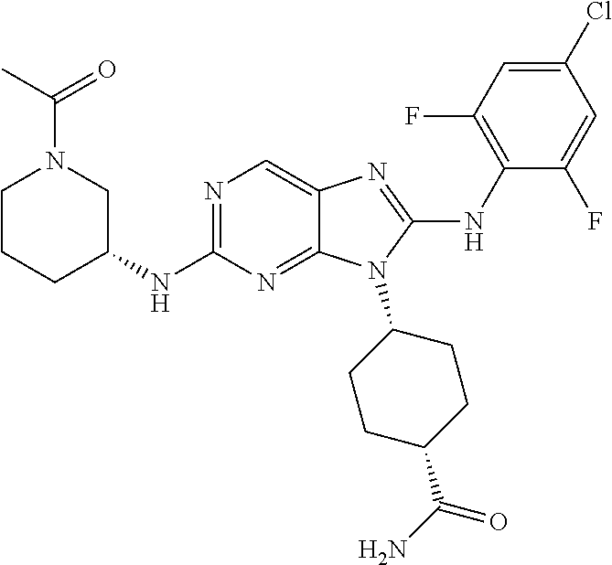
N1=C(NC2CN(C(C)=O)CCC2)N=C2C(=C1)N=C(NC1=C(F)C=C(Cl)C=C1F)N2C1CCC(C(N)=O)CC1
